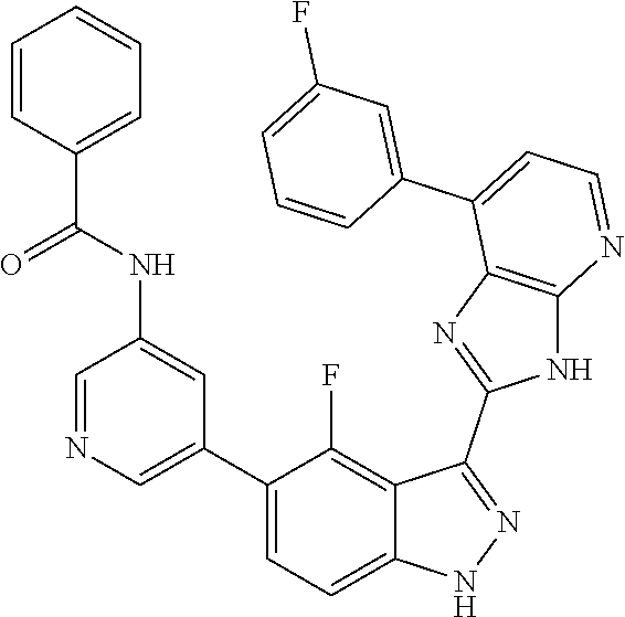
C1=NC=C(C2=CC=C3C(=C2F)C(C2=NC4=C(N2)N=CC=C4C2=CC(F)=CC=C2)=NN3)C=C1NC(C1=CC=CC=C1)=O
